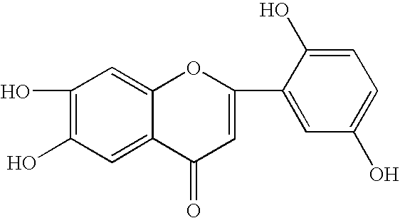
C1(O)=C(O)C=C2C(=C1)OC(C1=CC(O)=CC=C1O)=CC2=O
